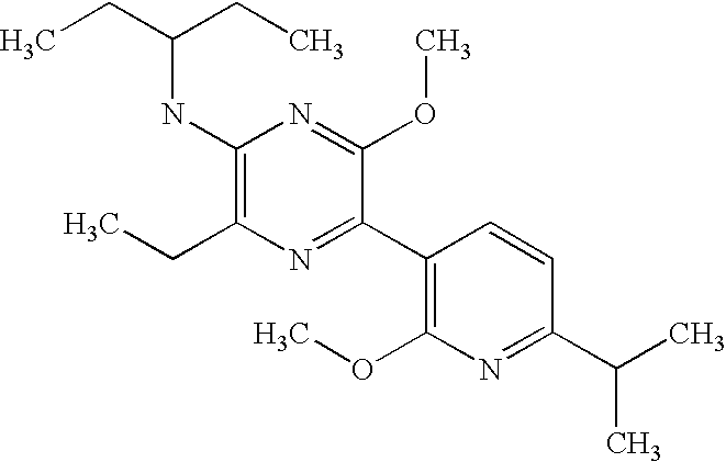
CCC(CC)NC1=C(CC)N=C(C2=C(OC)N=C(C(C)C)C=C2)C(OC)=N1
